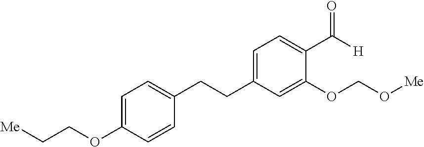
C1=C(OCC[Me])C=CC(CCC2=CC=C(C(=O)[H])C(OCO[Me])=C2)=C1
